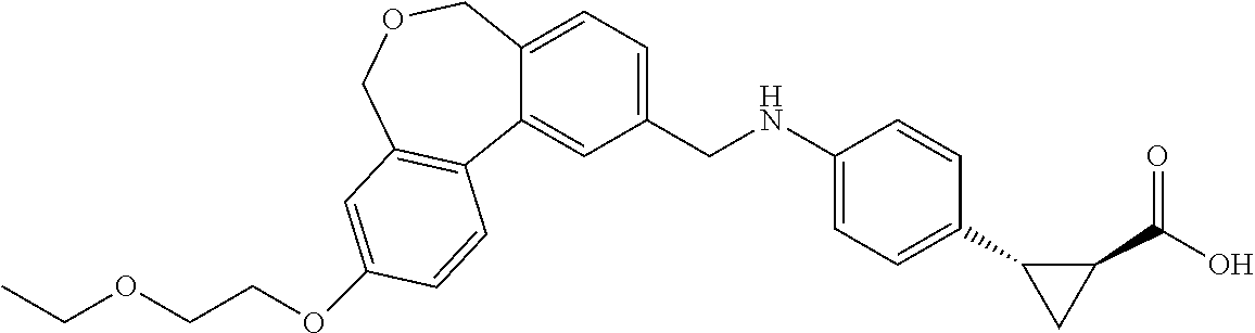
CCOCCOC1=CC2=C(C3=CC(CNC4=CC=C(C5CC5C(=O)O)C=C4)=CC=C3COC2)C=C1
